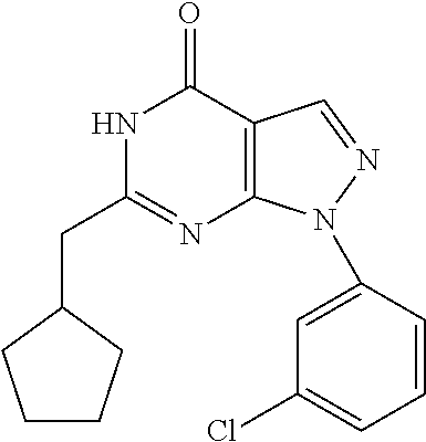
N1C(CC2CCCC2)=NC2=C(C1=O)C=NN2C1=CC(Cl)=CC=C1
